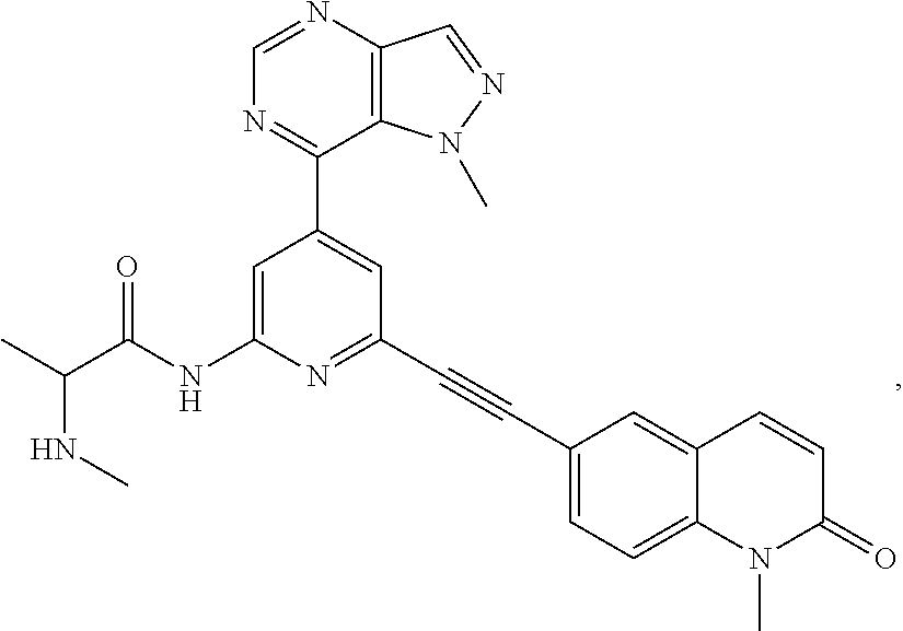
N(C(C)C(NC1=CC(C2=NC=NC3=C2N(C)N=C3)=CC(C#CC2=CC=C3C(=C2)C=CC(=O)N3C)=N1)=O)C
